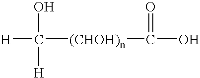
OC([H])([H])[(CHOH)n]C(O)=O
